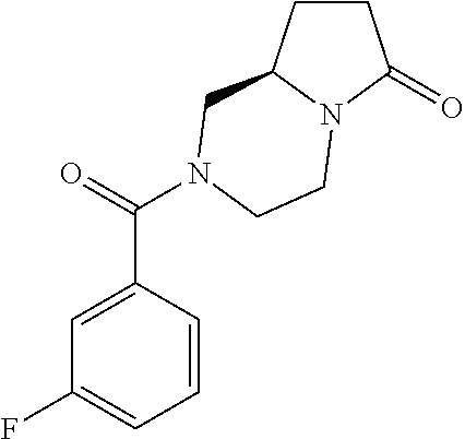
C1CC2N(C1=O)CCN(C(=O)C1=CC(F)=CC=C1)C2
